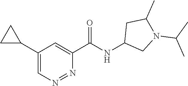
C1(C(NC2CN(C(C)C)C(C)C2)=O)=CC(C2CC2)=CN=N1
